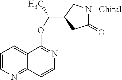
C1(=O)NCC(C(C)OC2=NC=CC3=NC=CC=C23)C1
